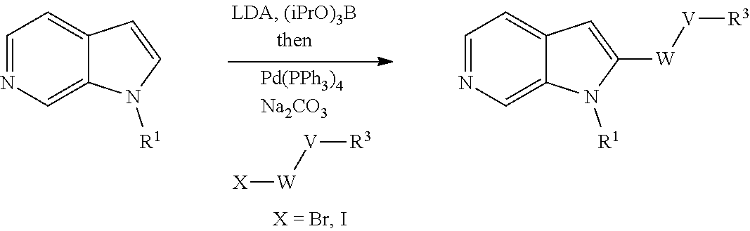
[X][W][V][R3].C1=NC=C2C(=C1)C=CN2[R1].C1=NC=C2C(=C1)C=C([W][V][R3])N2[R1]
